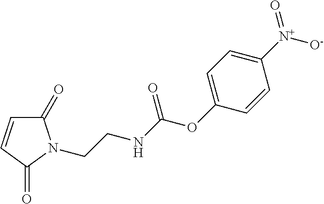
C1(=O)C=CC(=O)N1CCNC(OC1=CC=C([N+]([O-])=O)C=C1)=O
